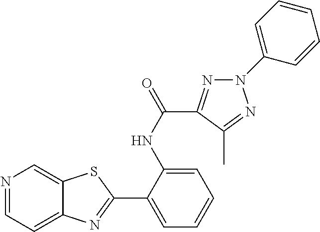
C1(C2=NC3=CC=NC=C3S2)=CC=CC=C1NC(=O)C1=NN(C2=CC=CC=C2)N=C1C
